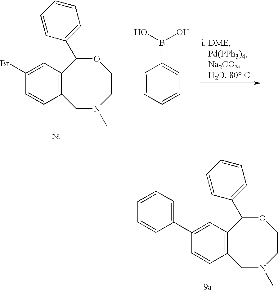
C12=C(C=C(Br)C=C1)C(C1=CC=CC=C1)OCCN(C)C2.C1=CC(B(O)O)=CC=C1.C12=C(C=C(C3=CC=CC=C3)C=C1)C(C1=CC=CC=C1)OCCN(C)C2
